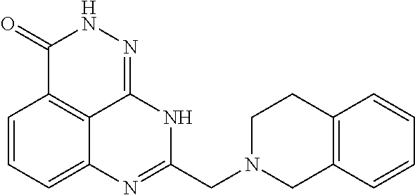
C1=CC=C2C3=C1C(=O)NN=C3NC(CN1CC3=C(CC1)C=CC=C3)=N2
